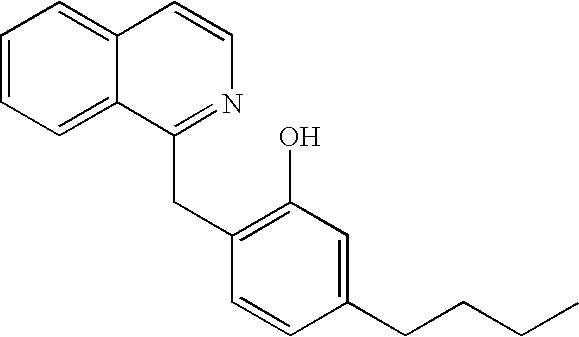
C1=CC=C2C(=C1)C=CN=C2CC1=C(O)C=C(CCCC)C=C1
